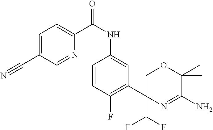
C1=C(C#N)C=NC(C(NC2=CC(C3(C(F)F)N=C(N)C(C)(C)OC3)=C(F)C=C2)=O)=C1
